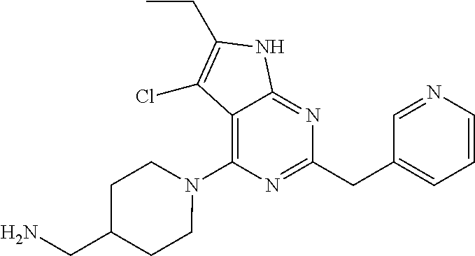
C12=C(N3CCC(CN)CC3)N=C(CC3=CC=CN=C3)N=C1NC(CC)=C2Cl
